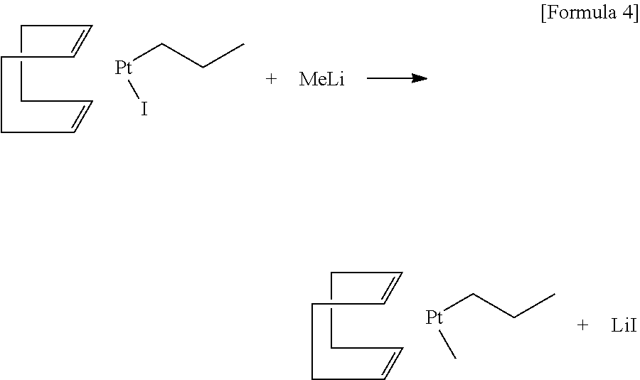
C1=CCCC=CCC1.[Pt](CCC)I.[MeLi].C1=CCCC=CCC1.[Pt](CCC)C.[LiI]
